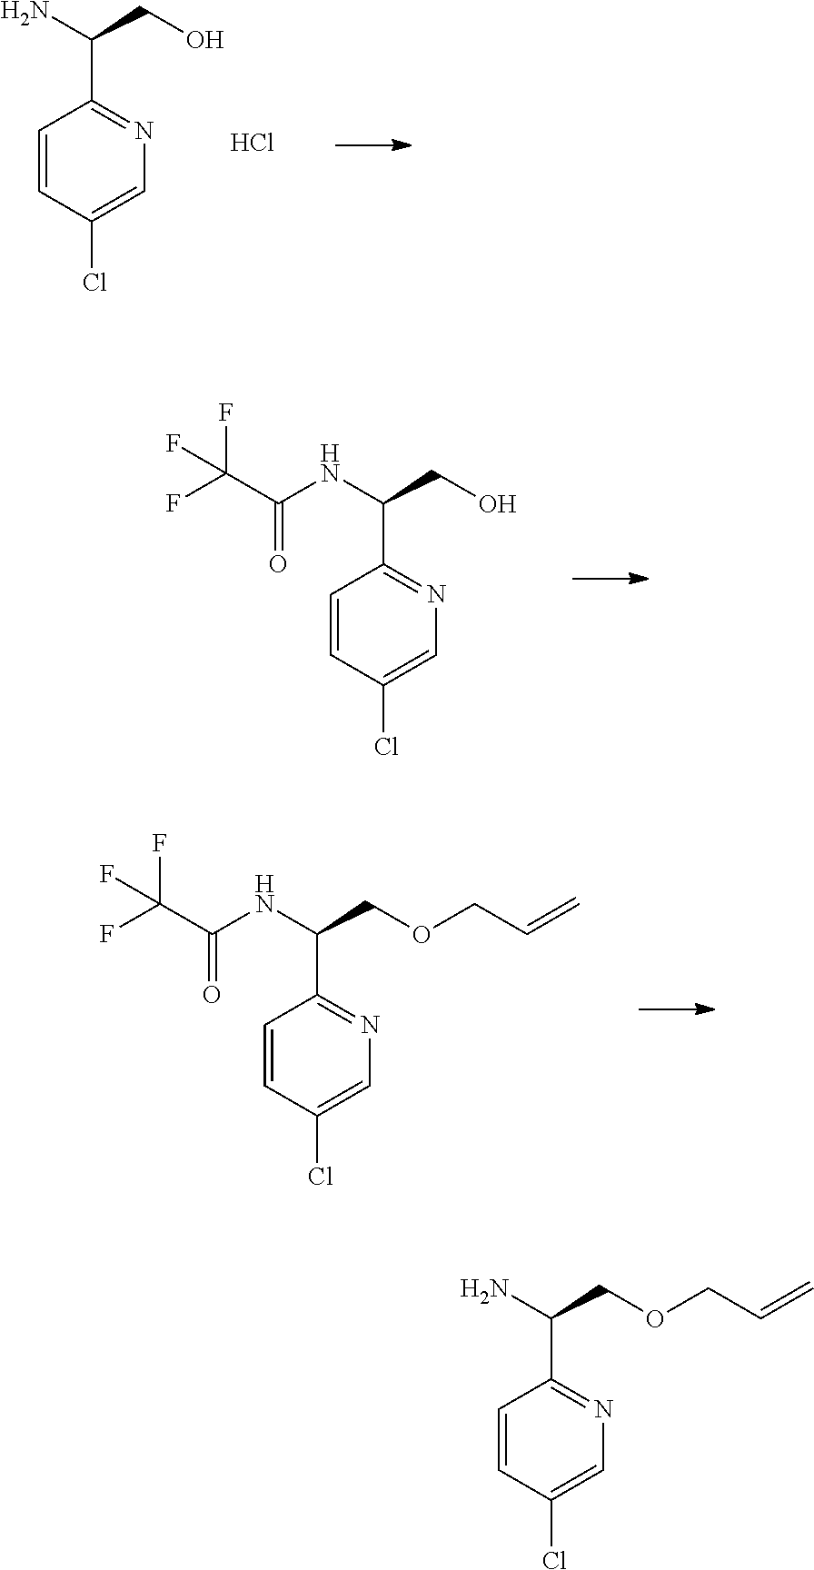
C1=CC(Cl)=CN=C1C(N)CO.Cl.C1=CC(Cl)=CN=C1C(NC(C(F)(F)F)=O)CO.C1=CC(Cl)=CN=C1C(NC(C(F)(F)F)=O)COCC=C.C1=CC(Cl)=CN=C1C(N)COCC=C
